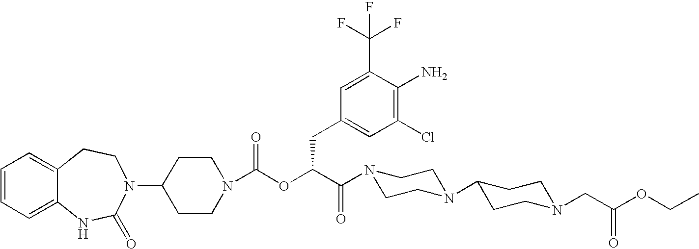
C12=CC=CC=C1NC(=O)N(C1CCN(C(OC(C(=O)N3CCN(C4CCN(CC(OCC)=O)CC4)CC3)CC3=CC(Cl)=C(N)C(C(F)(F)F)=C3)=O)CC1)CC2
